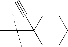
C1CCCCC1(C(C)(C)C)C#C
